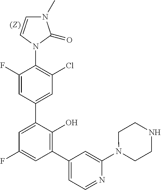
C1(F)=CC(C2=CC(F)=CC(C3=CC=NC(N4CCNCC4)=C3)=C2O)=CC(Cl)=C1N1C(=O)N(C)C=C1
